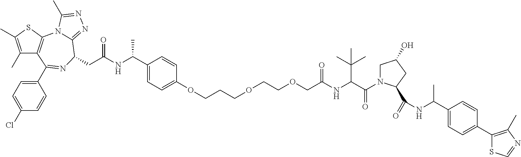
C1(C)=C(C)SC2=C1C(C1=CC=C(Cl)C=C1)=NC(CC(NC(C1=CC=C(OCCCOCCOCC(NC(C(=O)N3CC(O)CC3C(=O)NC(C3=CC=C(C4=C(C)N=CS4)C=C3)C)C(C)(C)C)=O)C=C1)C)=O)C1=NN=C(C)N21
